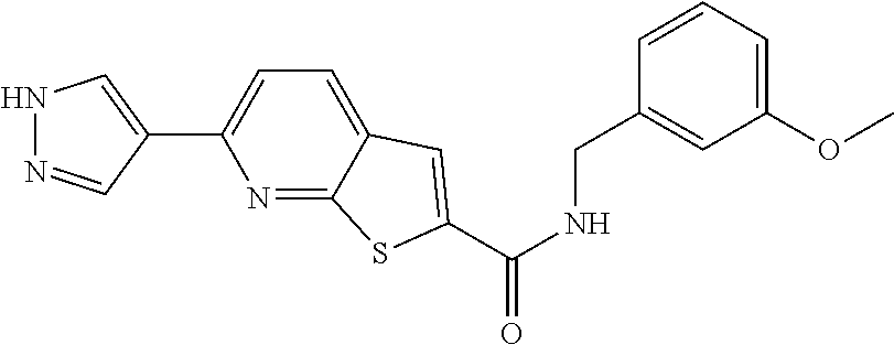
N1=C2C(=CC=C1C1=CNN=C1)C=C(C(NCC1=CC(OC)=CC=C1)=O)S2
